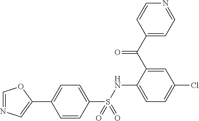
C1=NC=C(C2=CC=C(S(NC3=CC=C(Cl)C=C3C(C3=CC=NC=C3)=O)(=O)=O)C=C2)O1
